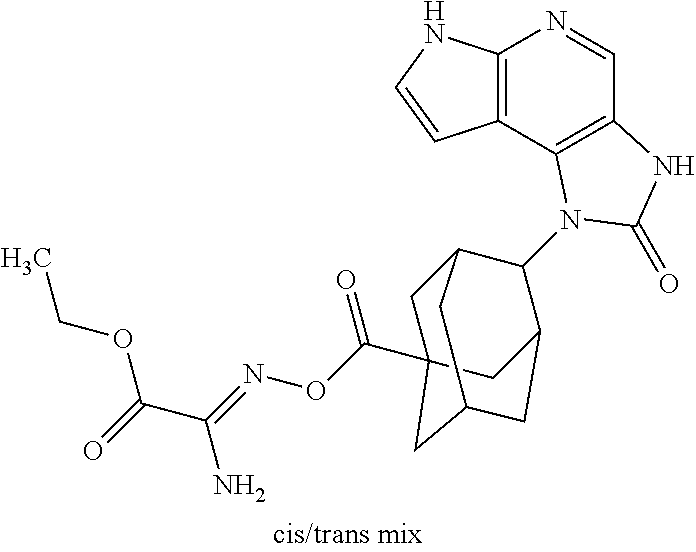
C12=C(NC=C1)N=CC1=C2N(C2C3CC4CC(C(ON=C(C(=O)OCC)N)=O)(CC2C4)C3)C(=O)N1
